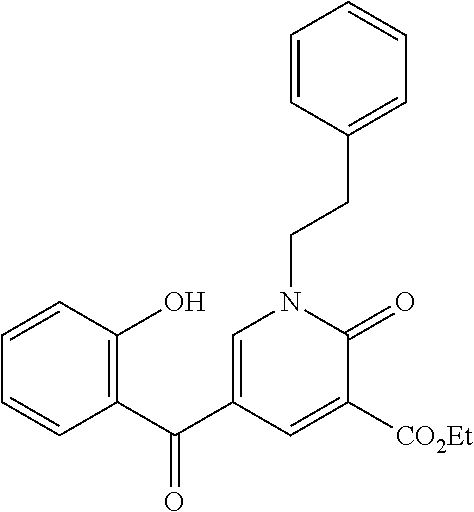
C1=CC(O)=C(C(C2=CN(CCC3=CC=CC=C3)C(=O)C([CO2Et])=C2)=O)C=C1
